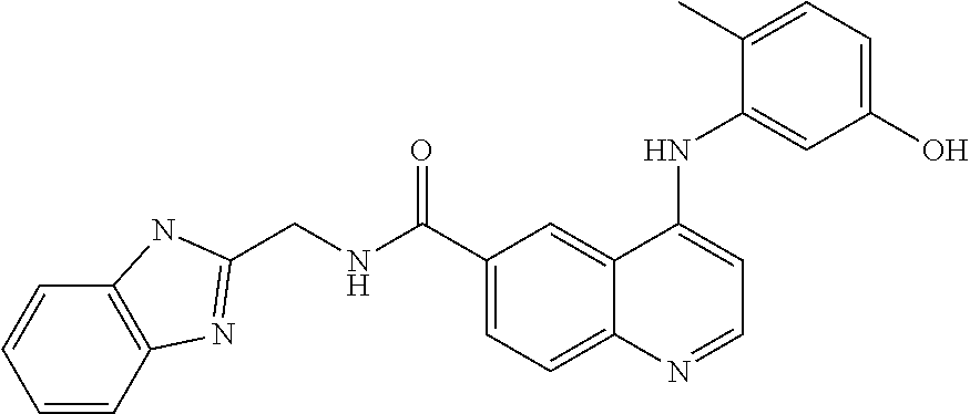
C(NC(C1=CC=C2C(=C1)C(NC1=CC(O)=CC=C1C)=CC=N2)=O)C1=NC2=C(C=CC=C2)N1
